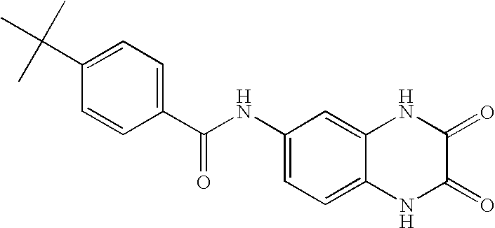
C1=C(NC(C2=CC=C(C(C)(C)C)C=C2)=O)C=C2C(=C1)NC(=O)C(=O)N2
